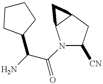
C(C(=O)N1C([CN])CC2C1C2)(C1CCCC1)N
